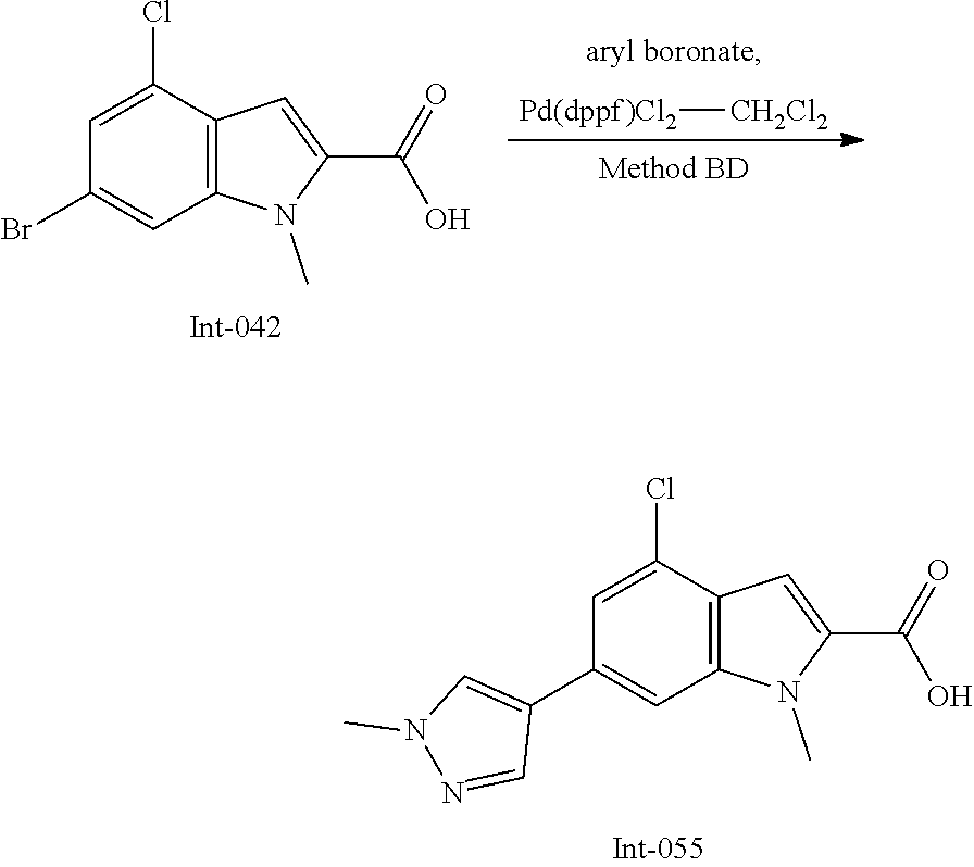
C1=C(Cl)C2=C(C=C1C1=CN(C)N=C1)N(C)C(C(=O)O)=C2.[Pd(dppf)Cl2][CH2Cl2].C1=C(Cl)C2=C(C=C1Br)N(C)C(C(=O)O)=C2
